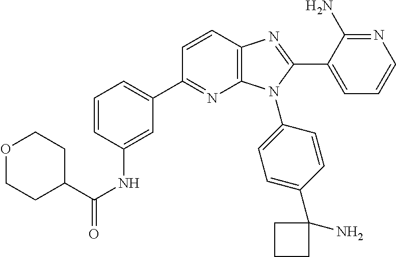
C12=C(C=CC(C3=CC=CC(NC(=O)C4CCOCC4)=C3)=N1)N=C(C1=CC=CN=C1N)N2C1=CC=C(C2(N)CCC2)C=C1
